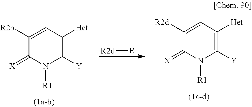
C1([R2b])=CC([Het])=C([Y])N([R1])C1=[X].[R2d]B.C1([R2d])=CC([Het])=C([Y])N([R1])C1=[X]
